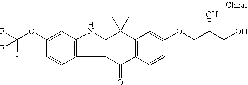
C1(OC(F)(F)F)=CC2=C(C=C1)C1=C(N2)C(C)(C)C2=C(C1=O)C=CC(OCC(CO)O)=C2
